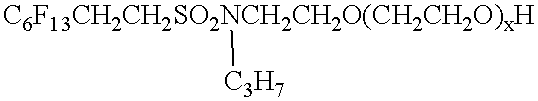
[C6F13CH2CH2SO2NCH2CH2O(CH2CH2O)xH][C3H7]
